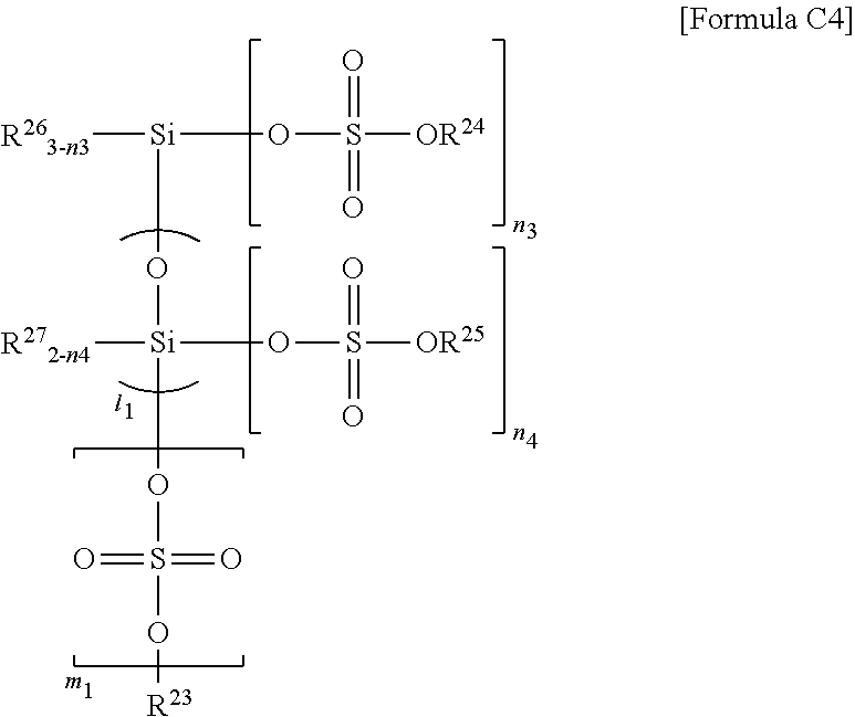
[R263-n3][Si](OS([OR24])(=O)=O)O[Si]([R272-n4])(OS([OR25])(=O)=O)OS(=O)(=O)O[R23]
